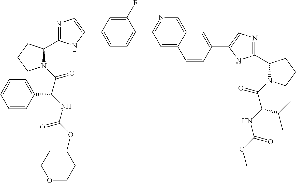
N1(C(C(NC(OC2CCOCC2)=O)C2=CC=CC=C2)=O)C(C2=NC=C(C3=CC=C(C4=NC=C5C(=C4)C=CC(C4=CN=C(C6N(C(=O)C(NC(OC)=O)C(C)C)CCC6)N4)=C5)C(F)=C3)N2)CCC1
